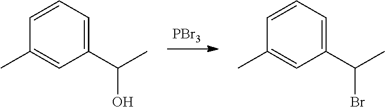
[PBr3].C1(C)=CC(C(C)O)=CC=C1.C1(C)=CC(C(C)Br)=CC=C1
